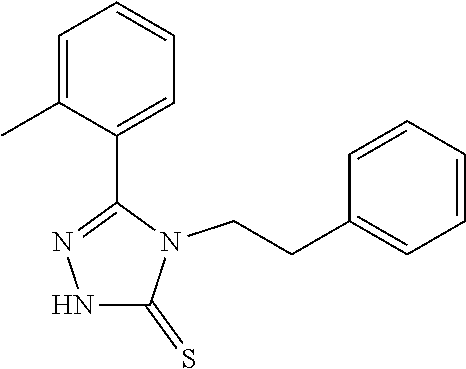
C1=C(C)C(C2=NNC(=S)N2CCC2=CC=CC=C2)=CC=C1
